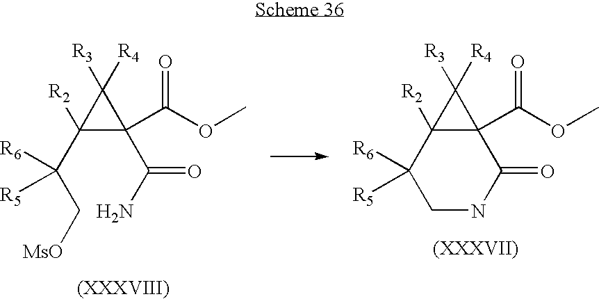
C(C(C1([R2])C(C(N)=O)(C(OC)=O)C1([R3])[R4])([R5])[R6])[MsO].C1NC(=O)C2(C(OC)=O)C([R2])(C1([R5])[R6])C2([R3])[R4]
